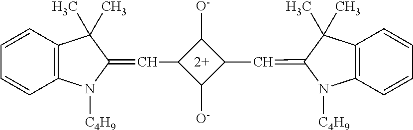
C1=CC2=C(C=C1)N([C4H9])C(=CC1C([O-])C(C=C3N([C4H9])C4=C(C=CC=C4)C3(C)C)C1[O-])C2(C)C.[2+]
